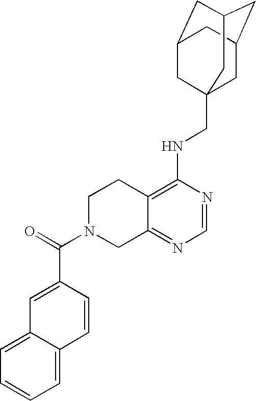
C12=C(NCC34CC5CC(CC(C3)C5)C4)N=CN=C1CN(C(=O)C1=CC3=CC=CC=C3C=C1)CC2
